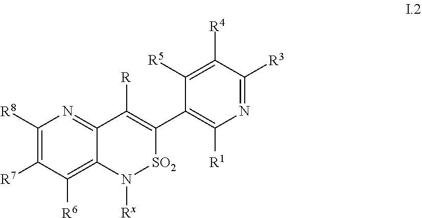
C1([R8])=C([R7])C([R6])=C2C(=N1)C([R])=C(C1=C([R1])N=C([R3])C([R4])=C1[R5])[SO2]N2[Rx]
